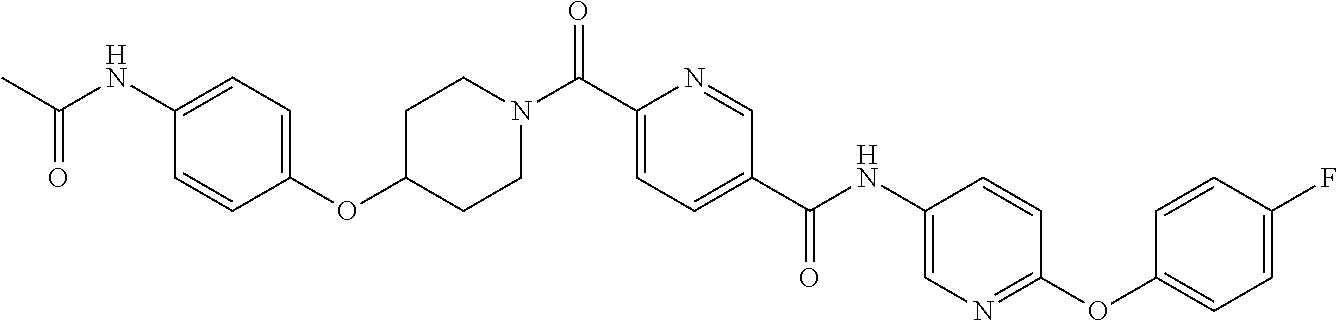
C(C1=CC=C(C(NC2=CN=C(OC3=CC=C(F)C=C3)C=C2)=O)C=N1)(=O)N1CCC(OC2=CC=C(NC(C)=O)C=C2)CC1
